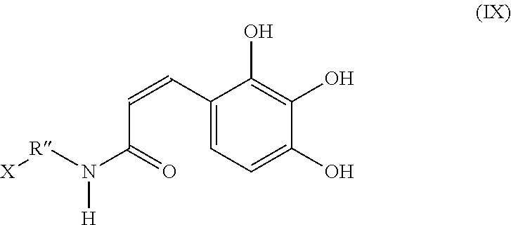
C1(C=CC(N([R][X])[H])=O)=CC=C(O)C(O)=C1O
